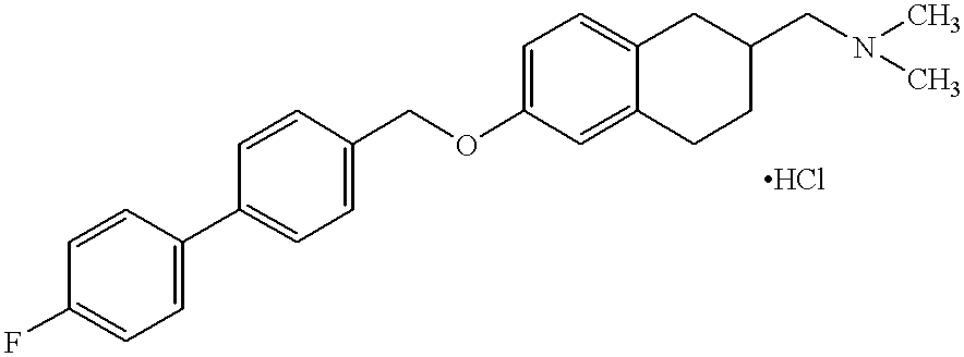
O(C1=CC=C2C(=C1)CCC(CN(C)C)C2)CC1=CC=C(C2=CC=C(F)C=C2)C=C1
